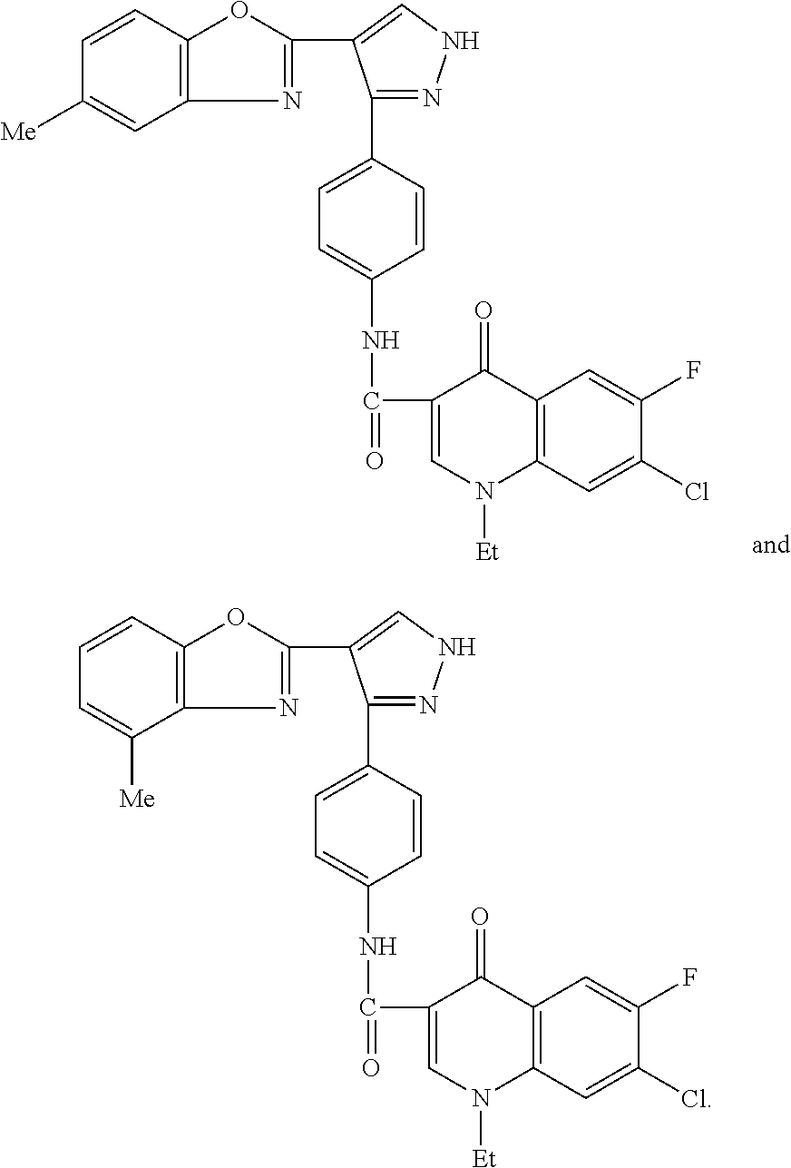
C12=C(C=CC([Me])=C1)OC(C1=CNN=C1C1=CC=C(NC(=O)C3=CN([Et])C4=C(C3=O)C=C(F)C(Cl)=C4)C=C1)=N2.C12=C(C=CC=C1[Me])OC(C1=CNN=C1C1=CC=C(NC(=O)C3=CN([Et])C4=C(C3=O)C=C(F)C(Cl)=C4)C=C1)=N2
